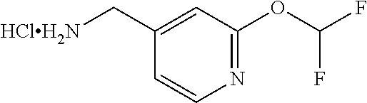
C1=CN=C(OC(F)F)C=C1C[HClH2N]
